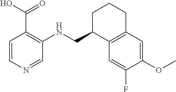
C1=CN=CC(NCC2C3=C(CCC2)C=C(OC)C(F)=C3)=C1C(O)=O
